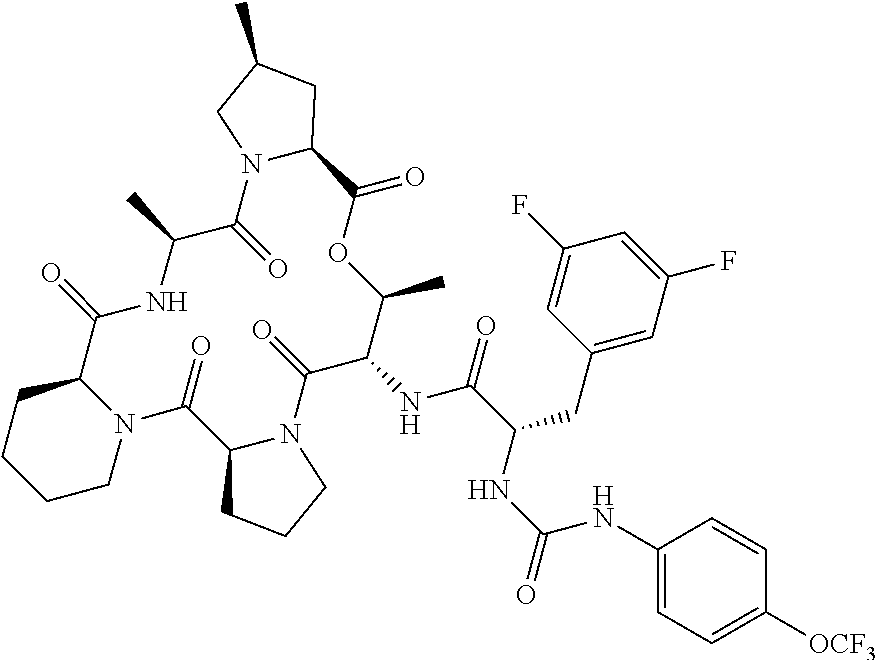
C1(NC(NC(C(=O)NC2C(=O)N3C(C(=O)N4C(C(=O)NC(C)C(=O)N5C(C(=O)OC2C)CC(C)C5)CCCC4)CCC3)CC2=CC(F)=CC(F)=C2)=O)=CC=C([OCF3])C=C1
